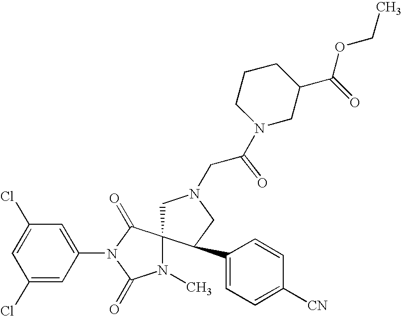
C1=C(Cl)C=C(N2C(=O)C3(N(C)C2=O)CN(CC(N2CC(C(OCC)=O)CCC2)=O)CC3C2=CC=C([CN])C=C2)C=C1Cl
